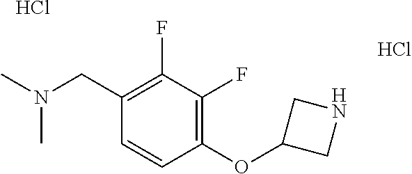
N1CC(OC2=C(F)C(F)=C(CN(C)C)C=C2)C1.Cl.Cl
